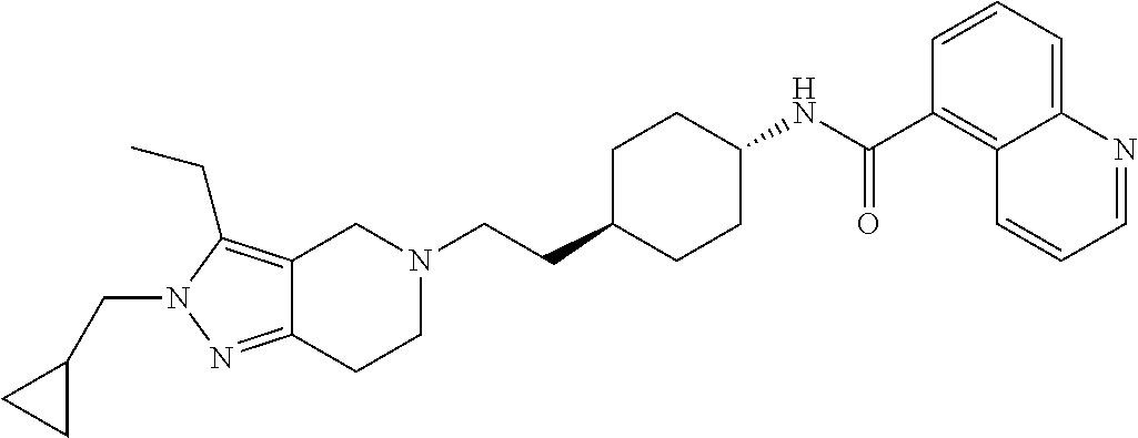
N1(CC2CC2)N=C2C(=C1CC)CN(CCC1CCC(NC(C3=C4C(=CC=C3)N=CC=C4)=O)CC1)CC2
